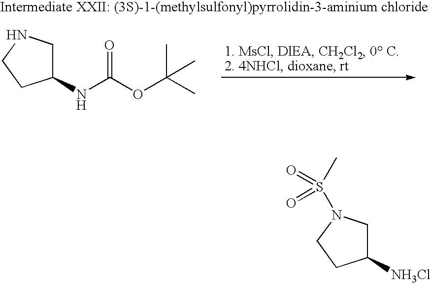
C1(NC(OC(C)(C)C)=O)CNCC1.C1([NH3Cl])CN(S(=O)(=O)C)CC1
